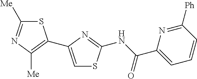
S1C([Me])=NC([Me])=C1C1=CSC(NC(=O)C2=CC=CC([Ph])=N2)=N1
